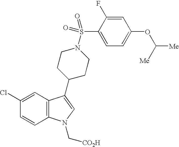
C1(Cl)=CC2=C(C=C1)N(C[CO2H])C=C2C1CCN(S(C2=CC=C(OC([Me])[Me])C=C2F)(=O)=O)CC1
